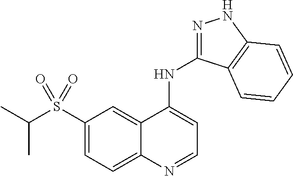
S(C1=CC=C2C(=C1)C(NC1=NNC3=C1C=CC=C3)=CC=N2)(C(C)C)(=O)=O
